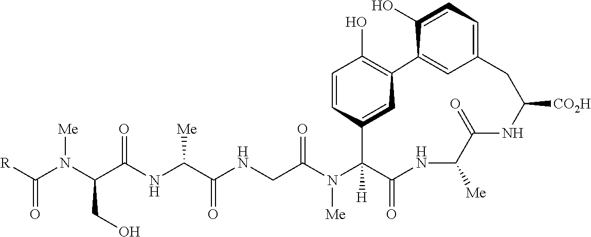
[R]C(N(C(C(NC(C(NCC(N(C1([H])C(=O)NC([Me])C(=O)NC([CO2H])CC2=CC=C(O)C(=C2)C2=C(O)C=CC1=C2)[Me])=O)=O)[Me])=O)CO)[Me])=O
